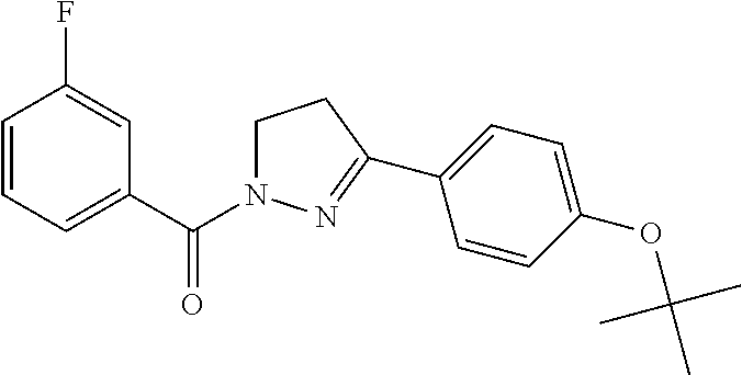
C1=CC=C(C(N2CCC(C3=CC=C(OC(C)(C)C)C=C3)=N2)=O)C=C1F
